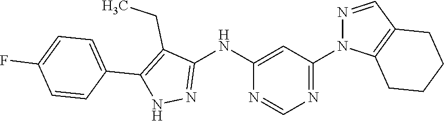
C1(N2N=CC3=C2CCCC3)=NC=NC(NC2=NNC(C3=CC=C(F)C=C3)=C2CC)=C1
